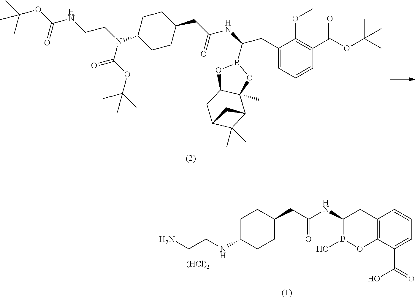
C1CC(N(CCNC(OC(C)(C)C)=O)C(OC(C)(C)C)=O)CCC1CC(NC(CC1=CC=CC(C(OC(C)(C)C)=O)=C1OC)B1OC2C(C)(O1)C1C(C)(C)C(C2)C1)=O.C12=C(C(C(=O)O)=CC=C1)OB(O)C(NC(CC1CCC(NCCN)CC1)=O)C2.[(HCl)2]
